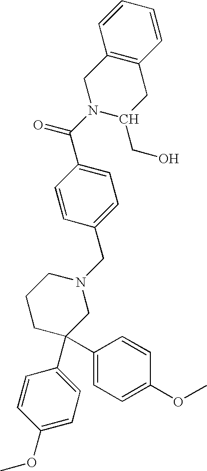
C1=C(C(N2C(CO)CC3=C(C2)C=CC=C3)=O)C=CC(CN2CCCC(C3=CC=C(OC)C=C3)(C3=CC=C(OC)C=C3)C2)=C1
